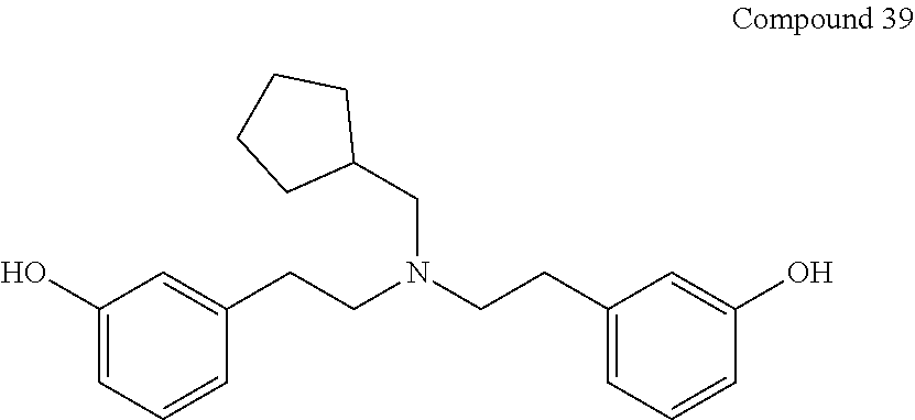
C1(O)=CC=CC(CCN(CCC2=CC=CC(O)=C2)CC2CCCC2)=C1
